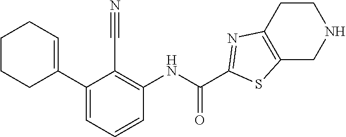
C1(C2=CC=CC(NC(=O)C3=NC4=C(CNCC4)S3)=C2C#N)=CCCCC1
